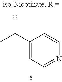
C1(C(C)=O)=CC=NC=C1
